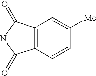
C12=C(C(=O)NC1=O)C=C([Me])C=C2
